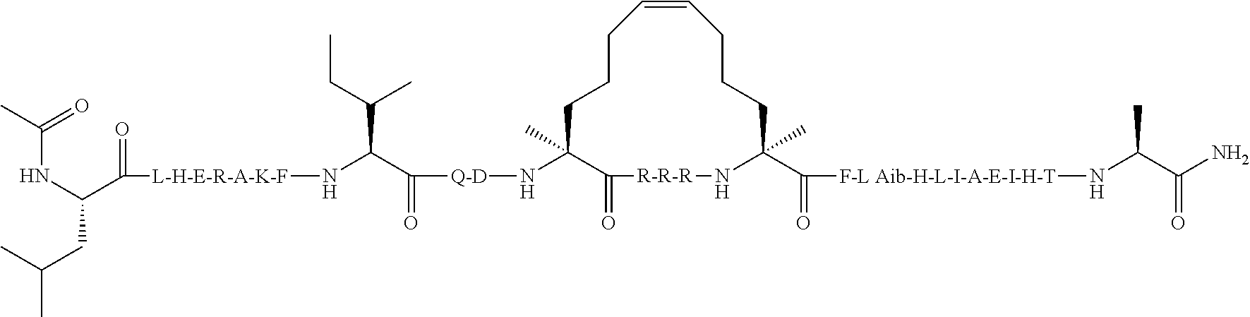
C1CCC=CCCCC(C(=O)[F-L Aib-H-L-I-A-E-I-H-T]NC(C)C(N)=O)(C)N[R-R-R]C(=O)C1(C)N[Q-D]C(C(C(C)CC)N[L-H-E-R-A-K-F]C(=O)C(NC(=O)C)CC(C)C)=O
